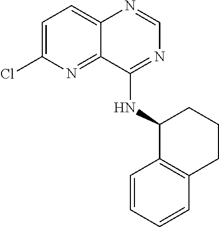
C1=C(Cl)N=C2C(=C1)N=CN=C2NC1C2=C(C=CC=C2)CCC1
